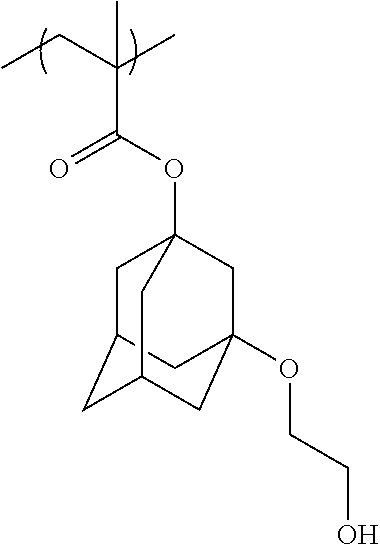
CCC(C)(C(OC12CC3CC(OCCO)(C1)CC(C3)C2)=O)C
